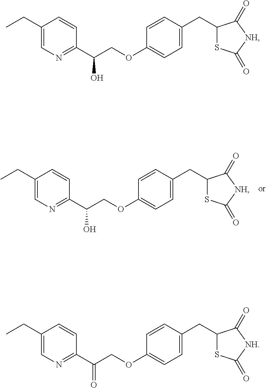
C1(CC)=CN=C(C(COC2=CC=C(CC3SC(=O)[NH]C3=O)C=C2)O)C=C1.C1(CC)=CN=C(C(COC2=CC=C(CC3SC(=O)[NH]C3=O)C=C2)O)C=C1.C1(CC)=CN=C(C(COC2=CC=C(CC3SC(=O)[NH]C3=O)C=C2)=O)C=C1
